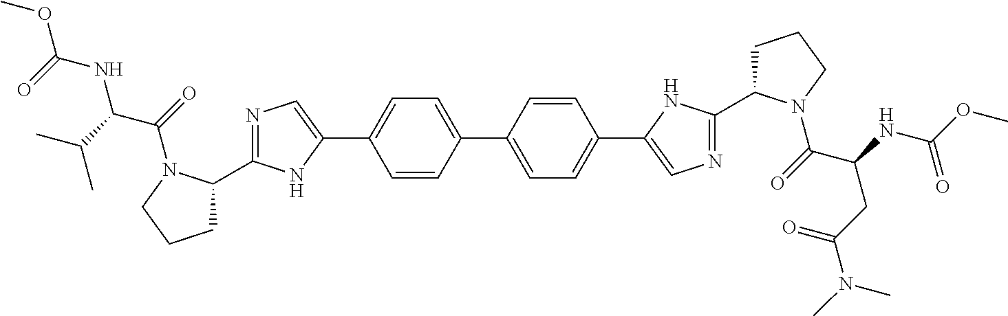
C1=CC(C2=CC=C(C3=CN=C(C4CCCN4C(=O)C(NC(OC)=O)CC(N(C)C)=O)N3)C=C2)=CC=C1C1=CN=C(C2CCCN2C(=O)C(C(C)C)NC(OC)=O)N1
